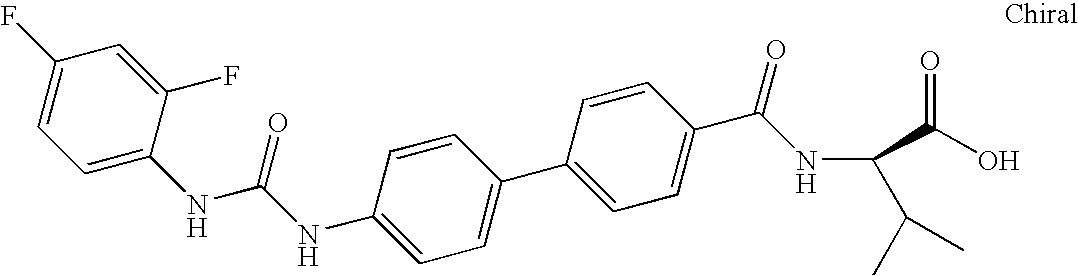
C1(NC(NC2=CC=C(F)C=C2F)=O)=CC=C(C2=CC=C(C(=O)NC(C(O)=O)C(C)C)C=C2)C=C1
